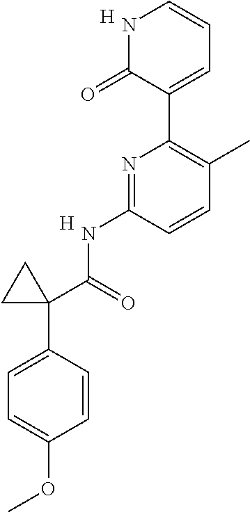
N1C(=O)C(C2=C(C)C=CC(NC(C3(C4=CC=C(OC)C=C4)CC3)=O)=N2)=CC=C1.[H].[H]
